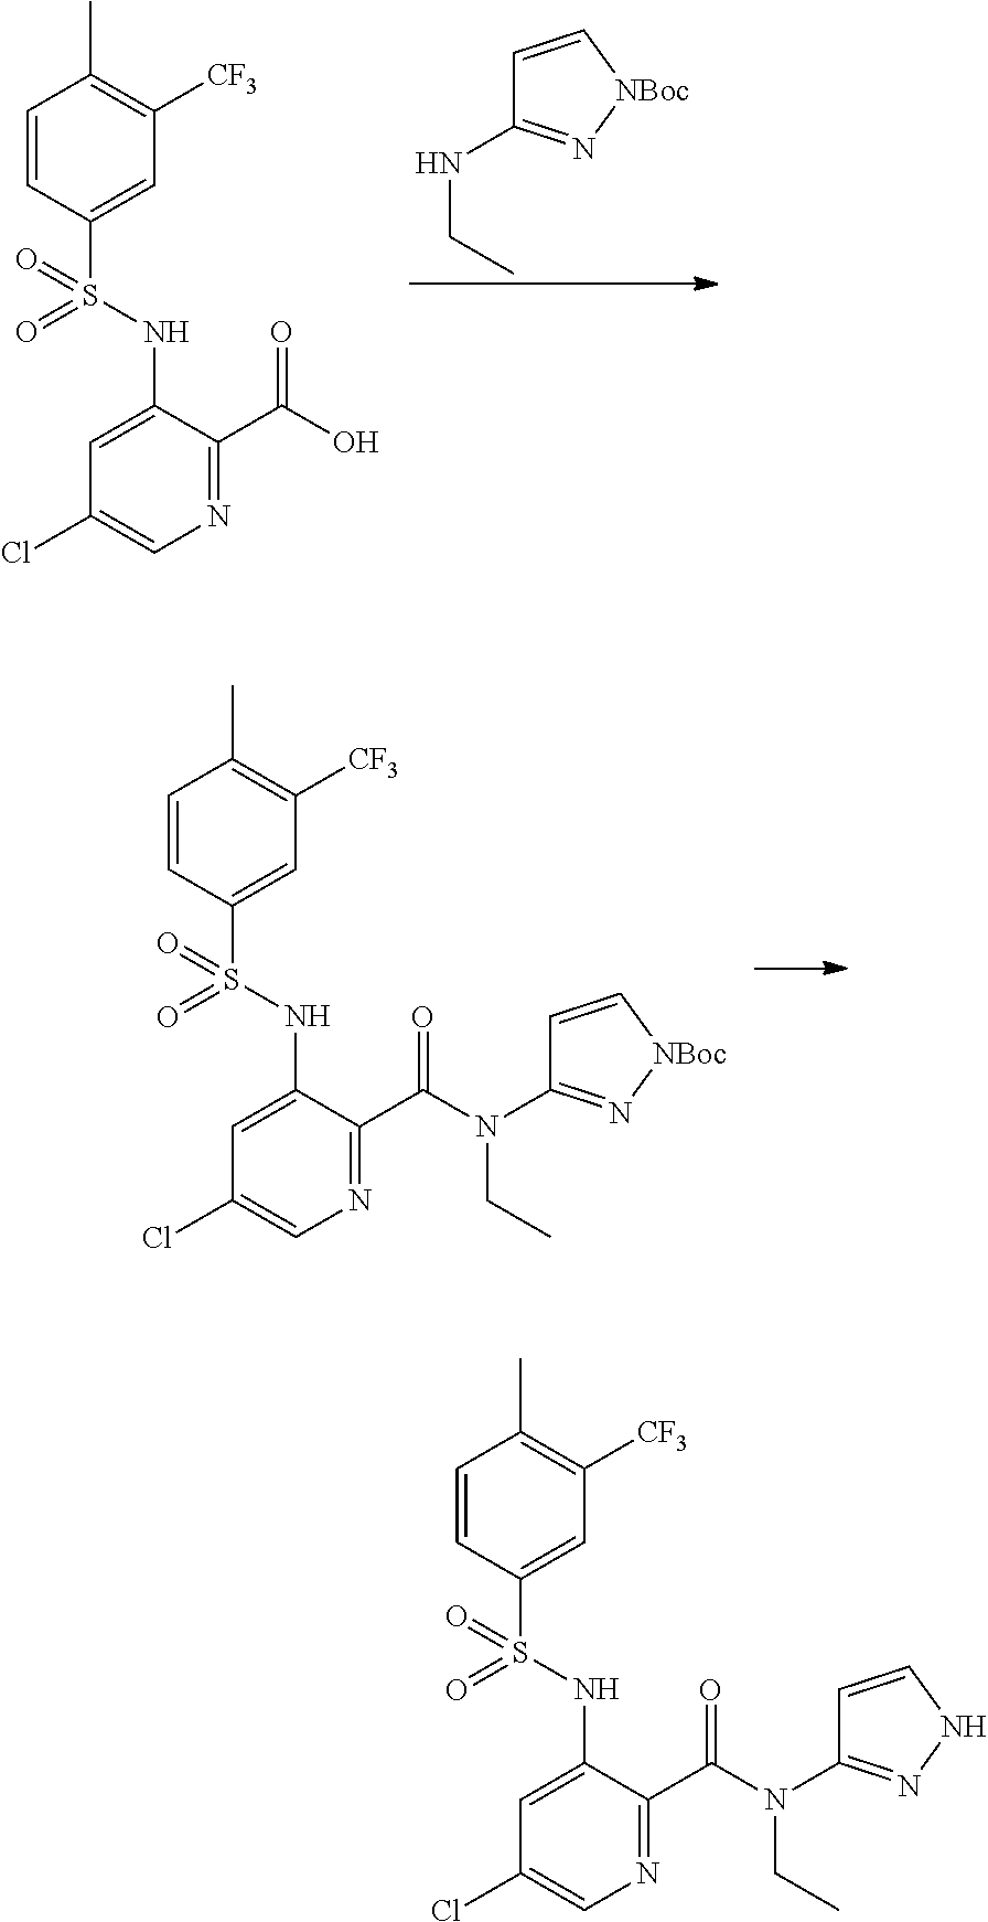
C1=CC(S(NC2=CC(Cl)=CN=C2C(=O)O)(=O)=O)=CC([CF3])=C1C.N(C1=N[NBoc]C=C1)CC.C1=CC(S(NC2=CC(Cl)=CN=C2C(N(C2=N[NBoc]C=C2)CC)=O)(=O)=O)=CC([CF3])=C1C.C1=CC(S(NC2=CC(Cl)=CN=C2C(N(C2=NNC=C2)CC)=O)(=O)=O)=CC([CF3])=C1C
